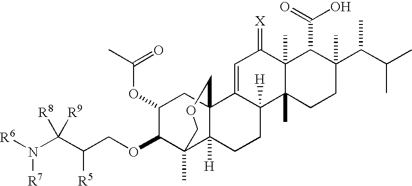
C1(OC(C)=O)C(OCC(C(N([R6])[R7])([R8])[R9])[R5])C2(C)C3([H])CCC4([H])C(=CC(=[X])C5(C)C4(C)CCC(C(C(C)C)C)(C)C5C(=O)O)C3(COC2)C1
